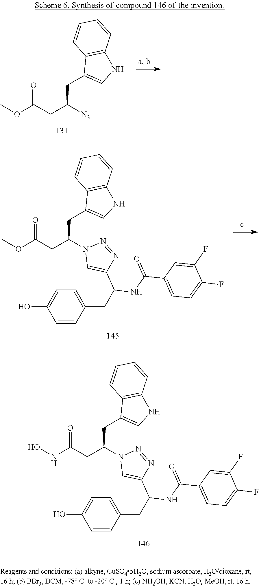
COC(CC([N3])CC1=CNC2=C1C=CC=C2)=O.N(C(CC(N1C=C(C(NC(C2=CC=C(F)C(F)=C2)=O)CC2=CC=C(O)C=C2)N=N1)CC1=CNC2=C1C=CC=C2)=O)O.COC(CC(N1C=C(C(NC(C2=CC=C(F)C(F)=C2)=O)CC2=CC=C(O)C=C2)N=N1)CC1=CNC2=C1C=CC=C2)=O
